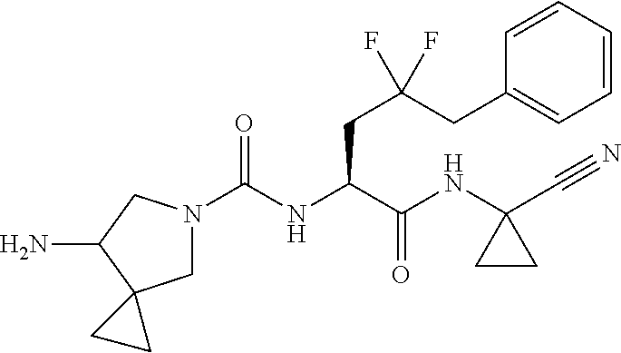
C1N(C(NC(C(NC2(C#N)CC2)=O)CC(CC2=CC=CC=C2)(F)F)=O)CC(N)C12CC2
